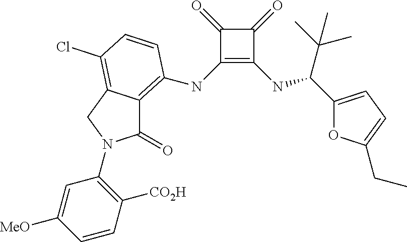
C1(NC2=C3C(=O)N(C4=C([CO2H])C=CC([MeO])=C4)CC3=C(Cl)C=C2)=C(NC(C(C)(C)C)C2=CC=C(CC)O2)C(=O)C1=O
